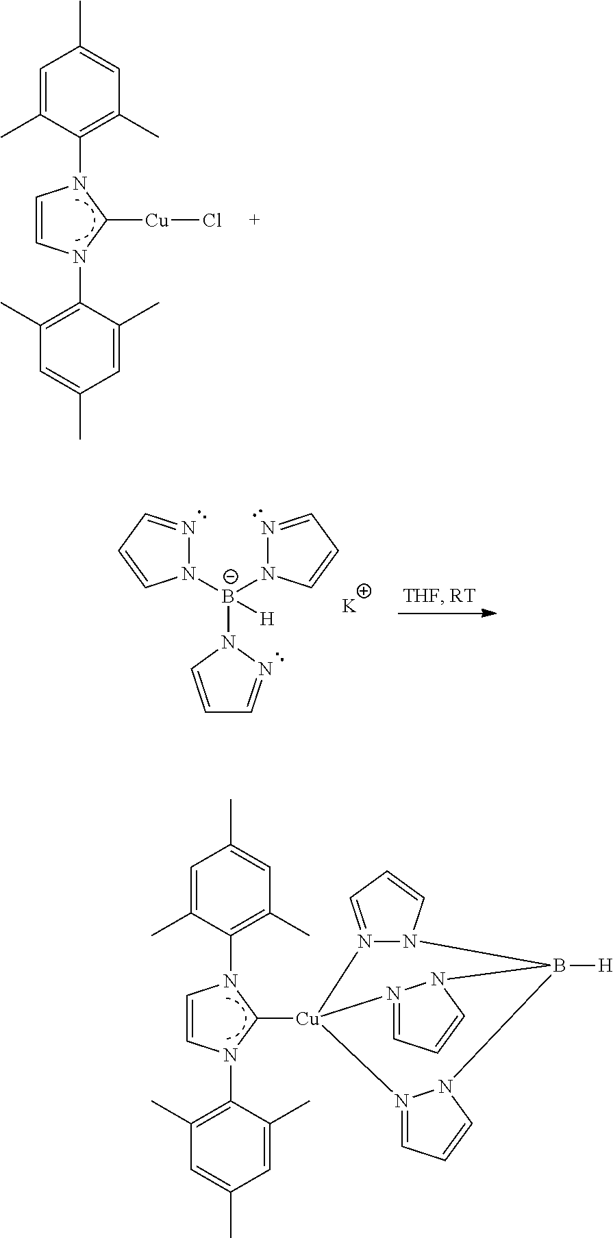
C1=C(C)C(N2C=CN(C3=C(C)C=C(C)C=C3C)C2[Cu]Cl)=C(C)C=C1C.N1=CC=CN1[B-](N1N=CC=C1)(N1C=CC=N1)[H].[K].C1=C(C)C(N2C=CN(C3=C(C)C=C(C)C=C3C)C2[Cu]23N4=CC=CN4B([H])(N4N2=CC=C4)N2N3=CC=C2)=C(C)C=C1C
